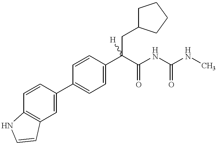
C1=CC(C2=CC=C(C(C(NC(NC)=O)=O)(CC3CCCC3)[H])C=C2)=CC2=C1NC=C2
